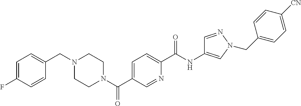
C1(F)=CC=C(CN2CCN(C(C3=CC=C(C(NC4=CN(CC5=CC=C([CN])C=C5)N=C4)=O)N=C3)=O)CC2)C=C1
